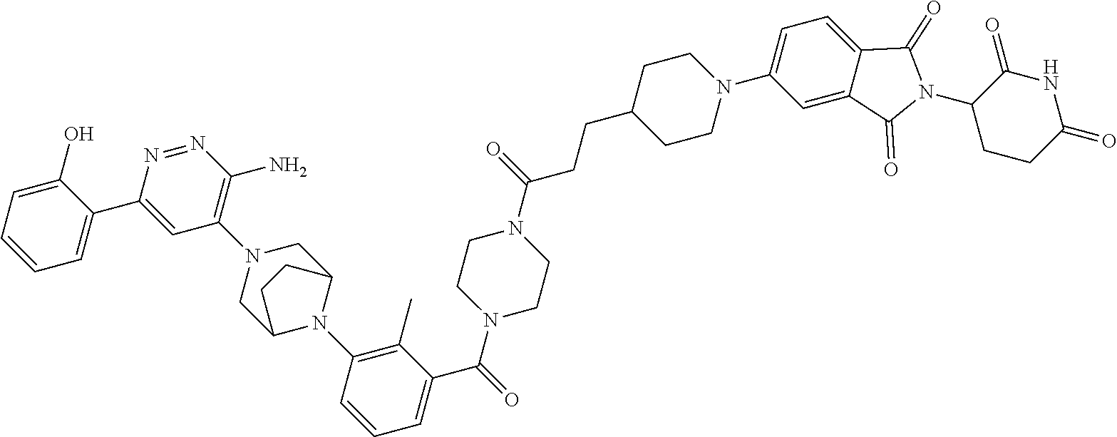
C1=CC=C(O)C(C2=CC(N3CC4N(C5=C(C)C(C(N6CCN(C(CCC7CCN(C8=CC=C9C(=C8)C(=O)N(C8CCC(=O)NC8=O)C9=O)CC7)=O)CC6)=O)=CC=C5)C(C3)CC4)=C(N)N=N2)=C1
